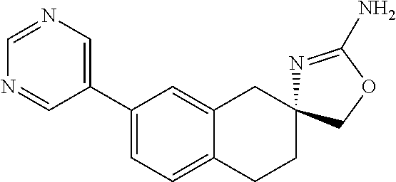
C1(C2=CN=CN=C2)=CC=C2C(=C1)CC1(CC2)N=C(N)OC1
